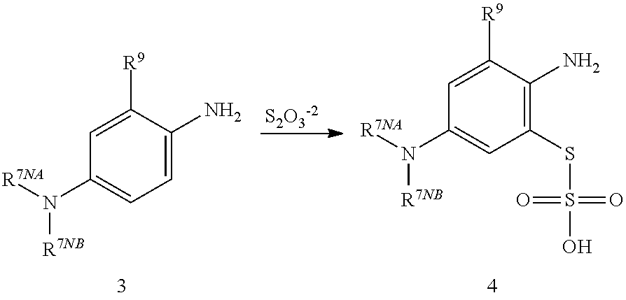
C1=C([R9])C(N)=C(SS(O)(=O)=O)C=C1N([R7NA])[R7NB].C1=C([R9])C(N)=CC=C1N([R7NA])[R7NB].[S2O3-2]
